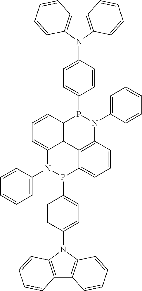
C12=CC=CC3=C1C1=C(N(C4=CC=CC=C4)P3C3=CC=C(N4C5=C(C6=C4C=CC=C6)C=CC=C5)C=C3)C=CC=C1P(C1=CC=C(N3C4=C(C5=C3C=CC=C5)C=CC=C4)C=C1)N2C1=CC=CC=C1
